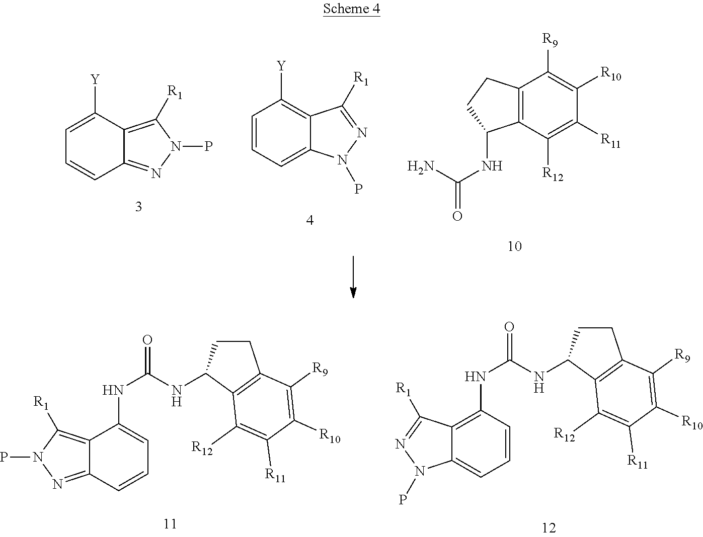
C1=C([Y])C2=C([R1])N(P)N=C2C=C1.C1=CC=C2C(=C1[Y])C([R1])=NN2P.C12=C(C([R12])=C([R11])C([R10])=C1[R9])C(NC(=O)N)CC2.C12=C([R1])N(P)N=C1C=CC=C2NC(NC1C2=C(CC1)C([R9])=C([R10])C([R11])=C2[R12])=O.C12=C(NC(NC3C4=C(CC3)C([R9])=C([R10])C([R11])=C4[R12])=O)C=CC=C1N(P)N=C2[R1]
